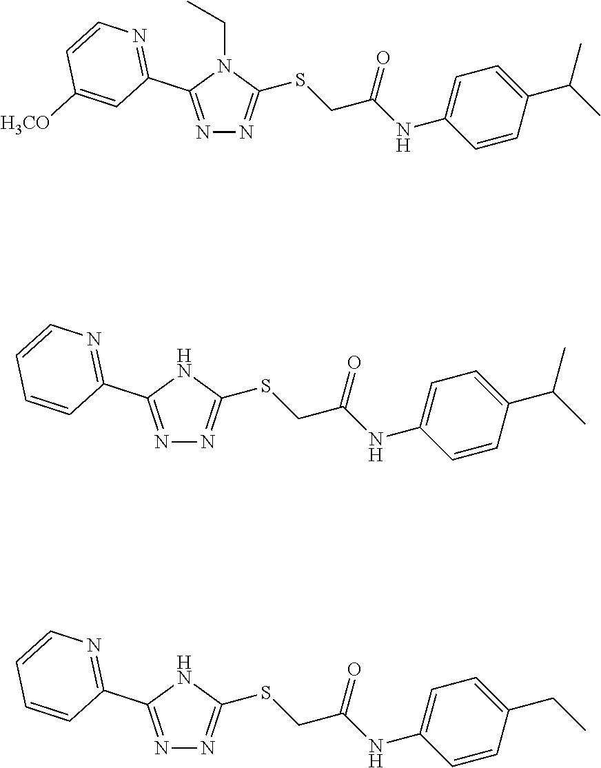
N1=C(C2=NC=CC([H3CO])=C2)N(CC)C(SCC(NC2=CC=C(C(C)C)C=C2)=O)=N1.N1=C(C2=NC=CC=C2)NC(SCC(NC2=CC=C(C(C)C)C=C2)=O)=N1.N1=C(C2=NC=CC=C2)NC(SCC(NC2=CC=C(CC)C=C2)=O)=N1
